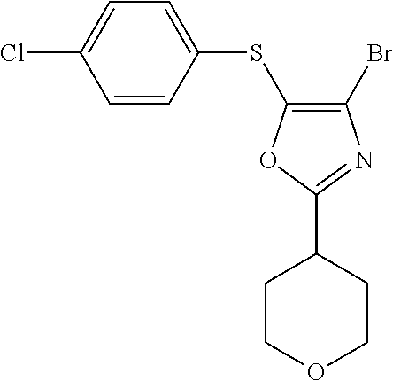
C1(SC2=C(Br)N=C(C3CCOCC3)O2)=CC=C(Cl)C=C1
